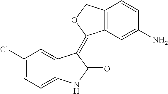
C1(Cl)=CC=C2C(=C1)C(=C1C3=C(C=CC(N)=C3)CO1)C(=O)N2
